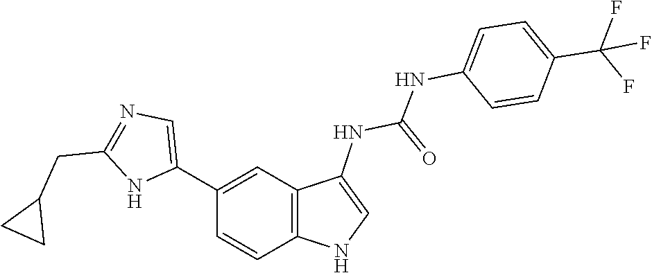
C1=CC(NC(=O)NC2=CNC3=C2C=C(C2=CN=C(CC4CC4)N2)C=C3)=CC=C1C(F)(F)F
